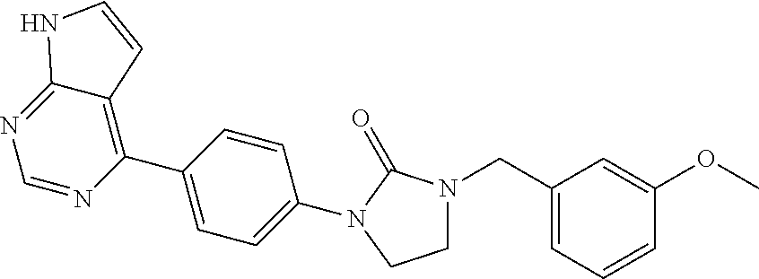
C1(CN2CCN(C3=CC=C(C4=C5C(=NC=N4)NC=C5)C=C3)C2=O)=CC=CC(OC)=C1
